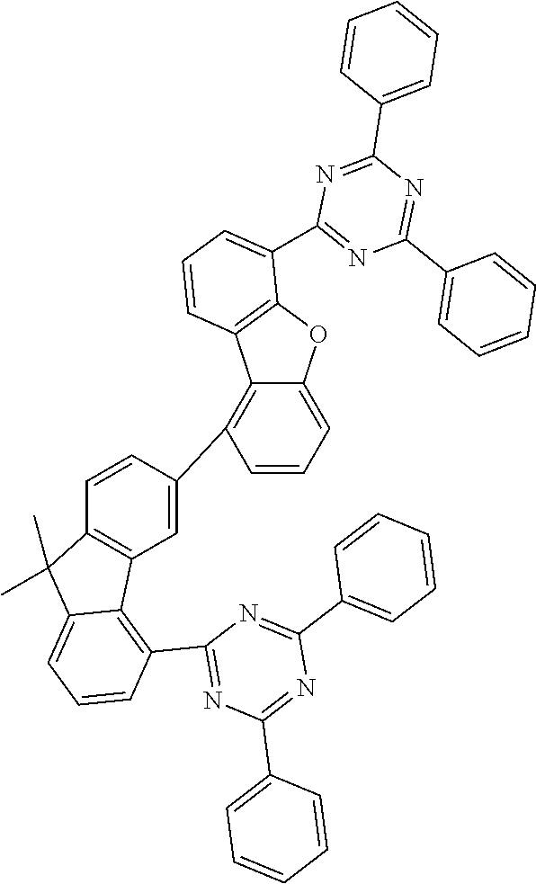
C1(C2=C3C(=CC=C2)OC2=C3C=CC=C2C2=NC(C3=CC=CC=C3)=NC(C3=CC=CC=C3)=N2)=CC2=C(C=C1)C(C)(C)C1=CC=CC(C3=NC(C4=CC=CC=C4)=NC(C4=CC=CC=C4)=N3)=C21
